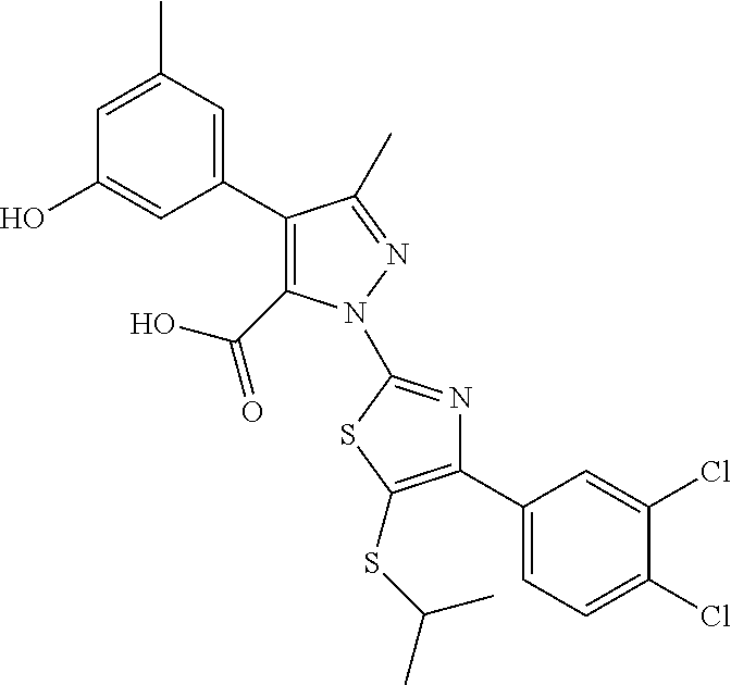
C1(C2=CC(C)=CC(O)=C2)=C(C(=O)O)N(C2=NC(C3=CC=C(Cl)C(Cl)=C3)=C(SC(C)C)S2)N=C1C
